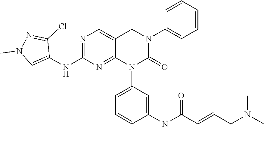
N1=C(NC2=CN(C)N=C2Cl)N=C2C(=C1)CN(C1=CC=CC=C1)C(=O)N2C1=CC=CC(N(C(C=CCN(C)C)=O)C)=C1
